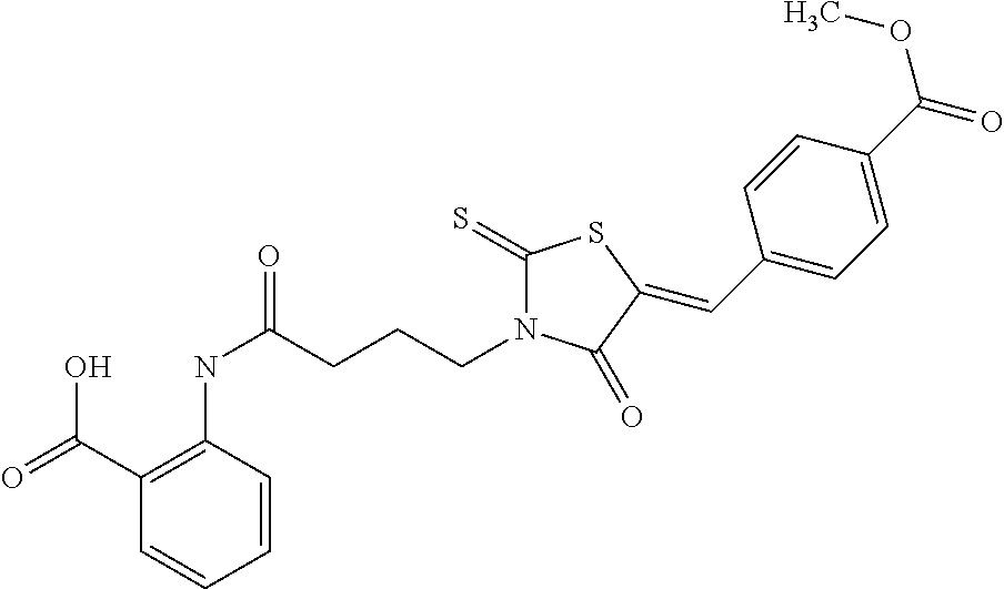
C1=CC(NC(=O)CCCN2C(=S)SC(=CC3=CC=C(C(OC)=O)C=C3)C2=O)=C(C(=O)O)C=C1
